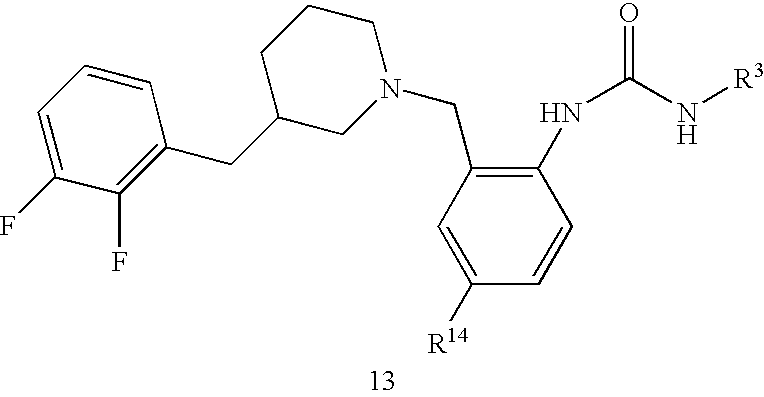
C1C(CC2=C(F)C(F)=CC=C2)CN(CC2=C(NC(N[R3])=O)C=CC([R14])=C2)CC1
